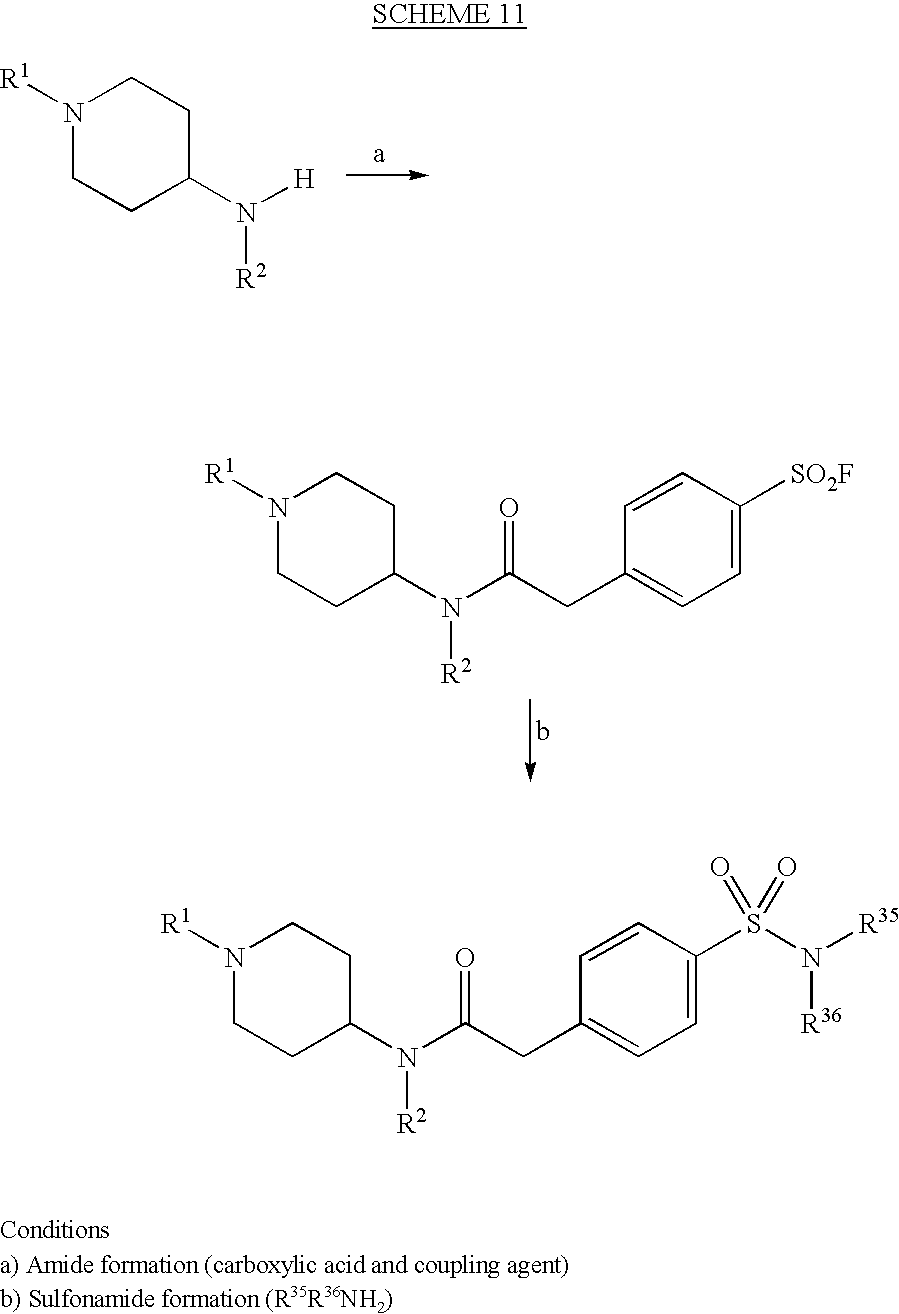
N1([R1])CCC(N([H])[R2])CC1.N1([R1])CCC(N(C(CC2=CC=C([SO2F])C=C2)=O)[R2])CC1.N1([R1])CCC(N(C(CC2=CC=C(S(N([R35])[R36])(=O)=O)C=C2)=O)[R2])CC1
